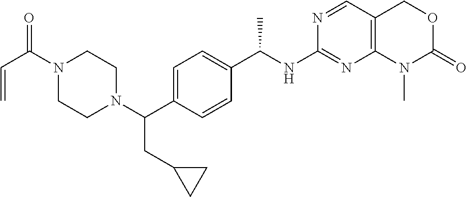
C1(NC(C2=CC=C(C(N3CCN(C(C=C)=O)CC3)CC3CC3)C=C2)C)=NC2=C(C=N1)COC(=O)N2C
